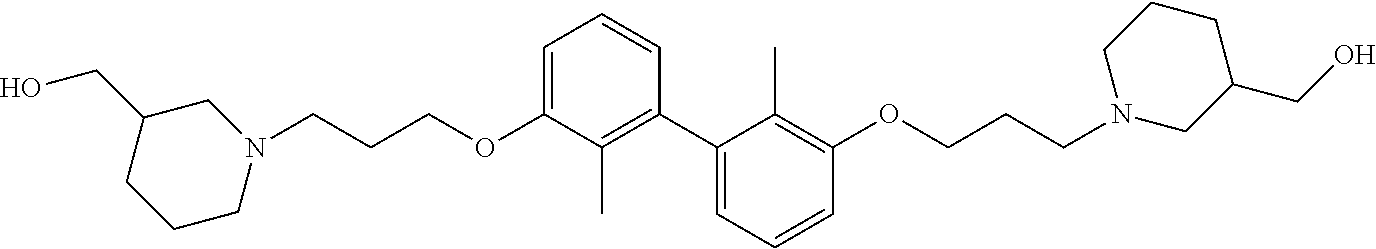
C1=C(OCCCN2CC(CO)CCC2)C(C)=C(C2=CC=CC(OCCCN3CC(CO)CCC3)=C2C)C=C1
